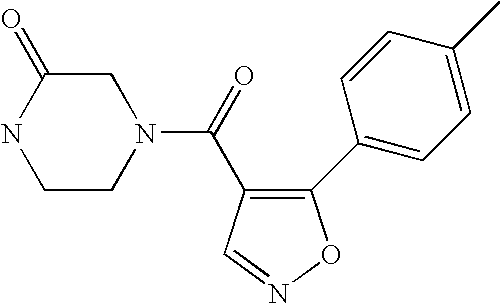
N1CCN(C(=O)C2=C(C3=CC=C(C)C=C3)ON=C2)CC1=O
